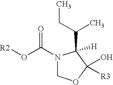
[R2]OC(N1COC(O)([R3])C1(C(CC)C)[H])=O
